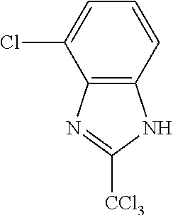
C12=C(C=CC=C1Cl)NC([CCl3])=N2
